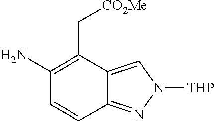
C1(N)=C(C[CO2Me])C2=CN([THP])N=C2C=C1
